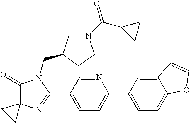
C1(=O)C2(N=C(C3=CC=C(C4=CC=C5C(=C4)C=CO5)N=C3)N1CC1CN(C(C3CC3)=O)CC1)CC2
